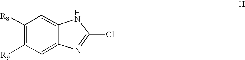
C12=CC([R8])=C([R9])C=C1N=C(Cl)N2
